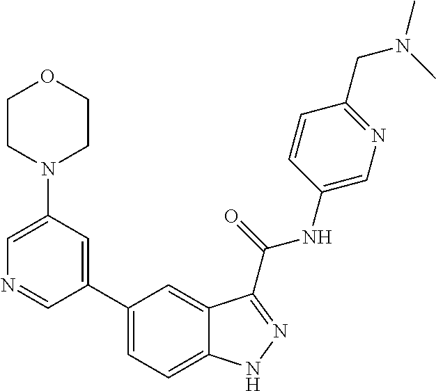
C1(N2CCOCC2)=CN=CC(C2=CC=C3C(=C2)C(C(NC2=CN=C(CN(C)C)C=C2)=O)=NN3)=C1
